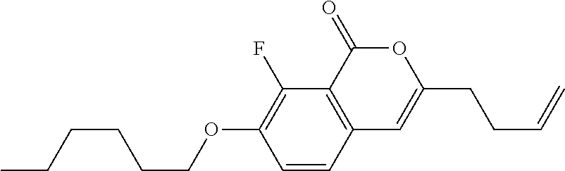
C1=CC2=C(C(F)=C1OCCCCCC)C(=O)OC(CCC=C)=C2
